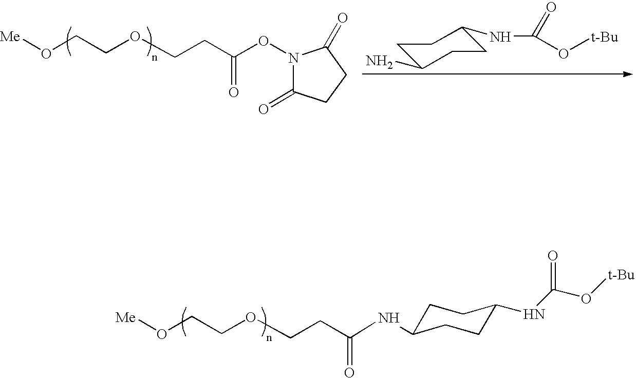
C1C(N)CCC(NC(O[t-Bu])=O)C1.C(CCOCCO[Me])(=O)ON1C(=O)CCC1=O.N(C(CCOCCO[Me])=O)C1CCC(NC(=O)O[t-Bu])CC1
